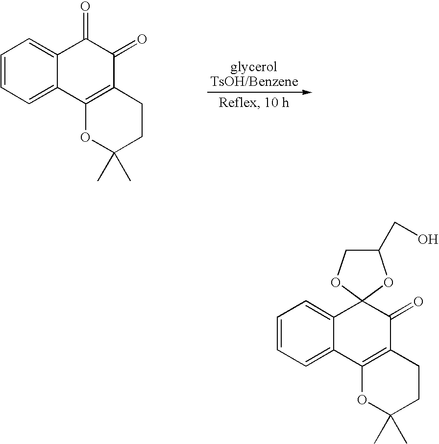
C1=CC=C2C(=C1)C(=O)C(=O)C1=C2OC(C)(C)CC1.C1=CC=C2C(=C1)C1(C(=O)C3=C2OC(C)(C)CC3)OCC(CO)O1
